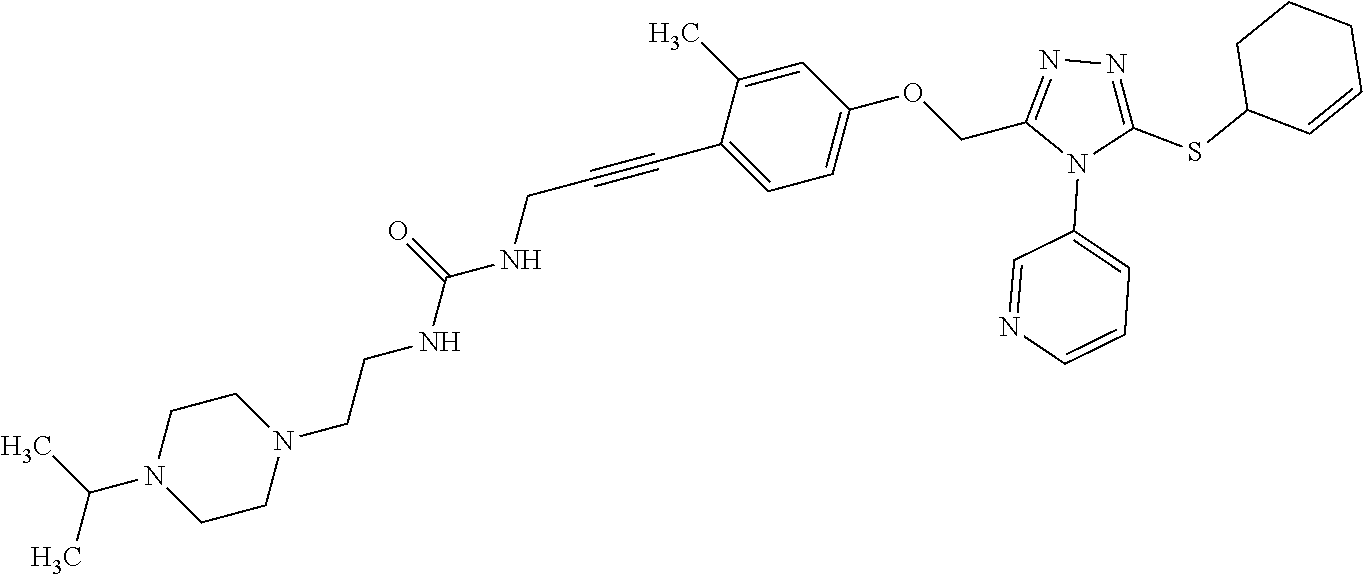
C1=C(C)C(C#CCNC(NCCN2CCN(C(C)C)CC2)=O)=CC=C1OCC1=NN=C(SC2C=CCCC2)N1C1=CC=CN=C1
